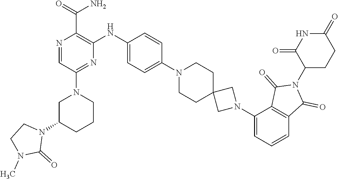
C1N(C2=NC(NC3=CC=C(N4CCC5(CC4)CN(C4=CC=CC6=C4C(=O)N(C4C(=O)NC(=O)CC4)C6=O)C5)C=C3)=C(C(N)=O)N=C2)CCCC1N1CCN(C)C1=O
